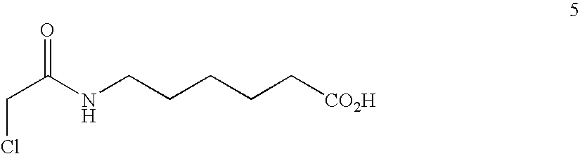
ClCC(NCCCCC[CO2H])=O
